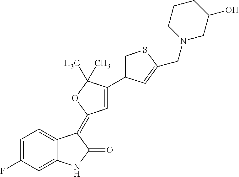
C1=C(F)C=C2C(=C1)C(=C1C=C(C3=CSC(CN4CC(O)CCC4)=C3)C(C)(C)O1)C(=O)N2
